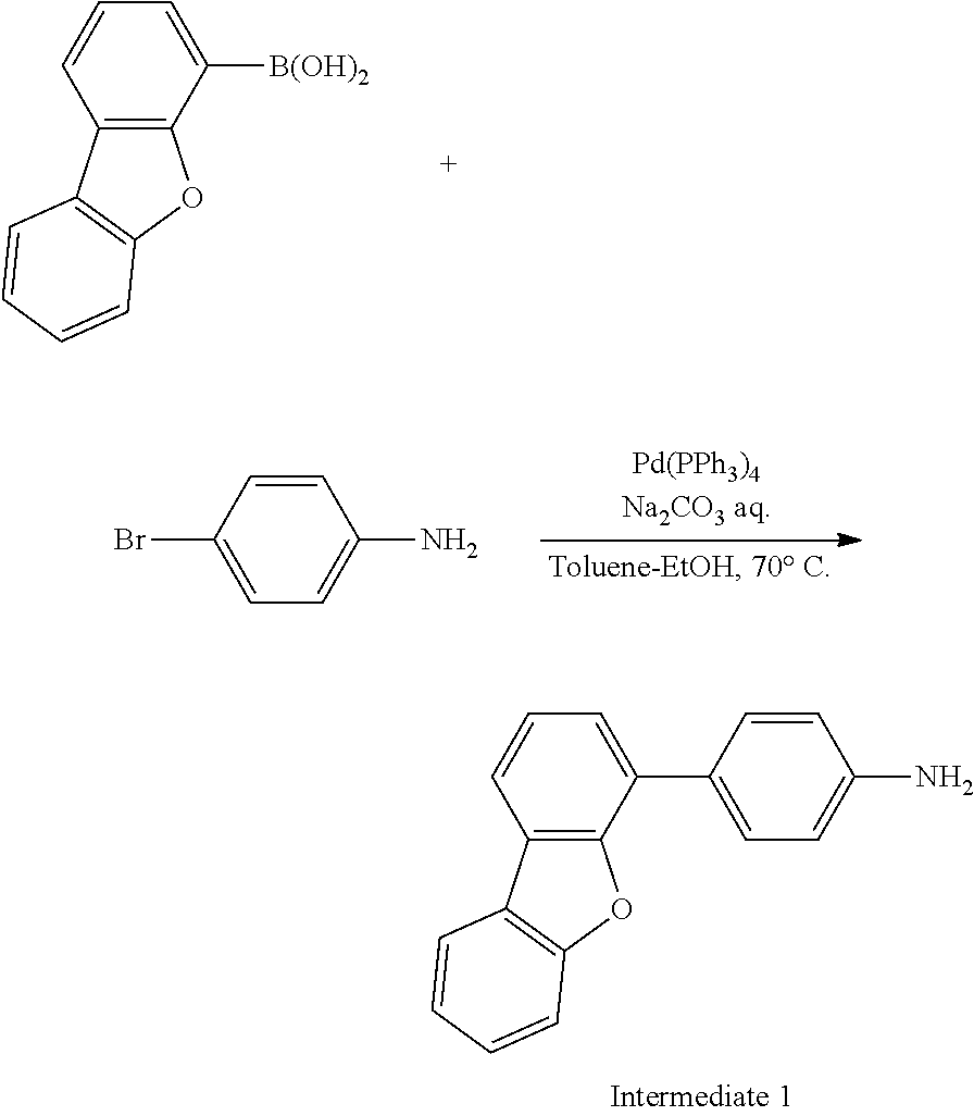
C12=C(C([B(OH)2])=CC=C1)OC1=C2C=CC=C1.C1=CC(Br)=CC=C1N.C12=C(C(C3=CC=C(N)C=C3)=CC=C1)OC1=C2C=CC=C1
